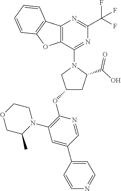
C12=C(C(N3CC(OC4=C(N5CCOCC5C)C=C(C5=CC=NC=C5)C=N4)CC3C(O)=O)=NC(C(F)(F)F)=N1)OC1=C2C=CC=C1
